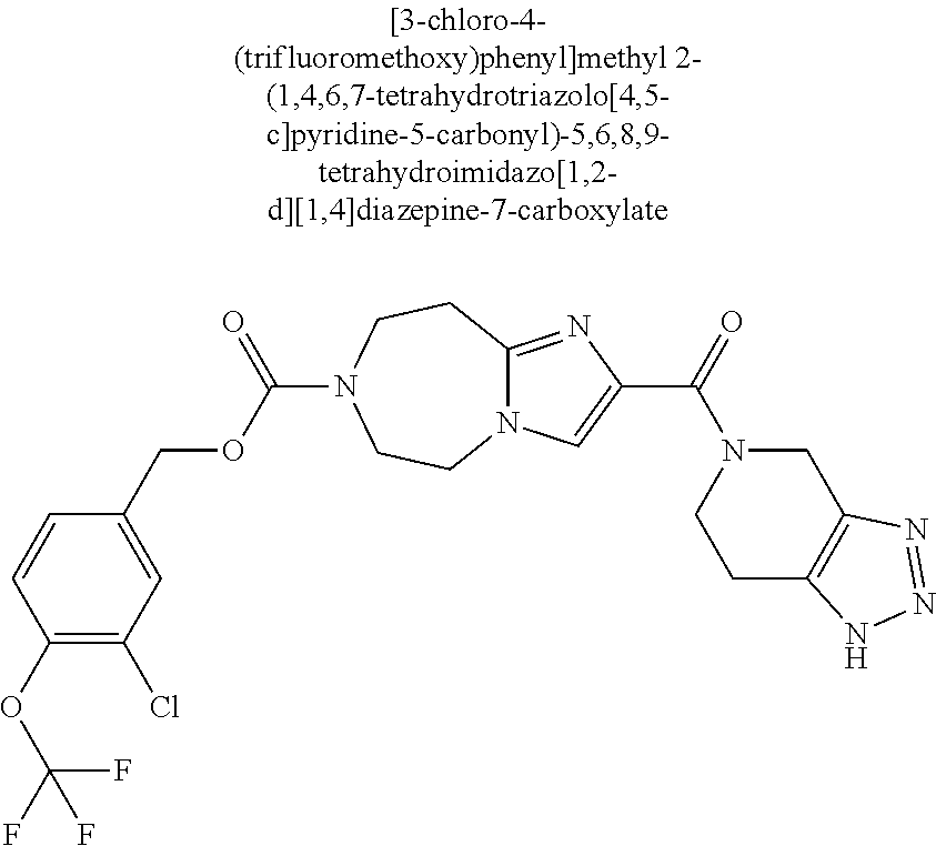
C1(OC(F)(F)F)=C(Cl)C=C(COC(=O)N2CCC3=NC(C(N4CCC5=C(C4)N=NN5)=O)=CN3CC2)C=C1
